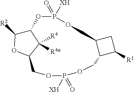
C12C([R2])OC(C1([R4a])[R4])COP([XH])(=O)OCC1C(COP(=O)([XH])O2)CC1[R1]
